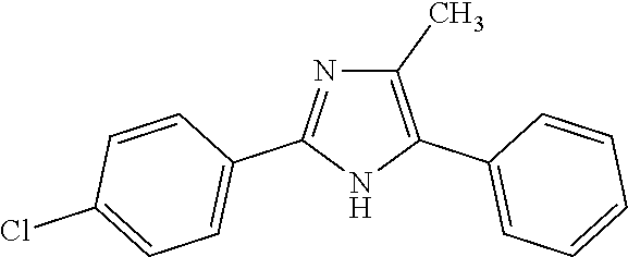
C1(C)=C(C2=CC=CC=C2)NC(C2=CC=C(Cl)C=C2)=N1
